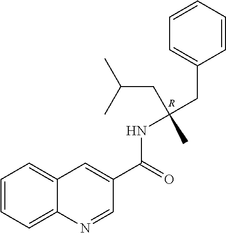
C1=CC=C2C(=C1)C=C(C(=O)NC(CC1=CC=CC=C1)(CC(C)C)C)C=N2.[R]
